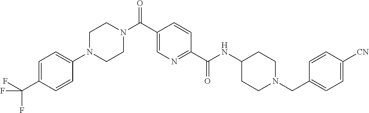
C1N(C2=CC=C(C(F)(F)F)C=C2)CCN(C(C2=CN=C(C(NC3CCN(CC4=CC=C([CN])C=C4)CC3)=O)C=C2)=O)C1
